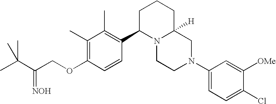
C1(C)=C(OCC(C(C)(C)C)=[NOH])C=CC(C2N3C([H])(CCC2)CN(C2=CC=C(Cl)C([OMe])=C2)CC3)=C1C
